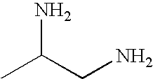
CC(CN)N
